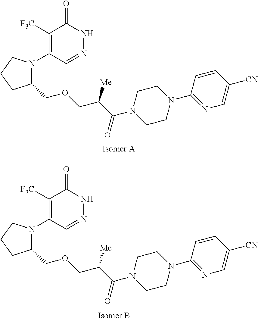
C1([F3C])=C(N2C(COCC(C(N3CCN(C4=NC=C([CN])C=C4)CC3)=O)[Me])CCC2)C=NNC1=O.C1([F3C])=C(N2C(COCC(C(N3CCN(C4=NC=C([CN])C=C4)CC3)=O)[Me])CCC2)C=NNC1=O
